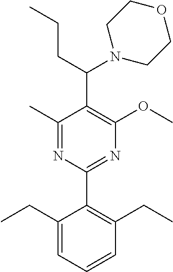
C1(C)=NC(C2=C(CC)C=CC=C2CC)=NC(OC)=C1C(N1CCOCC1)CCC
